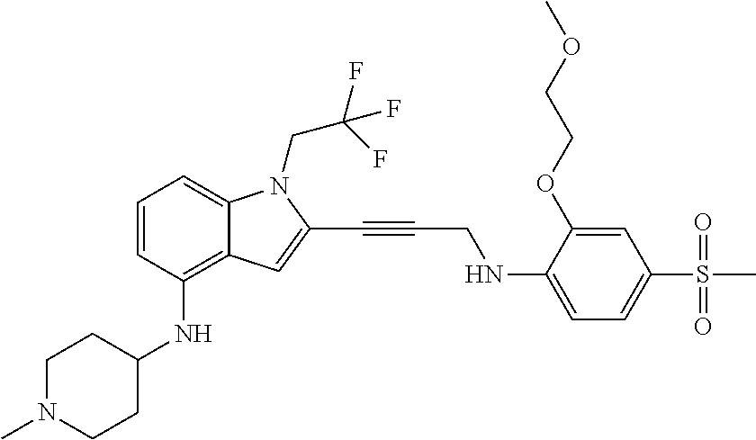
C1=CC(NC2CCN(C)CC2)=C2C(=C1)N(CC(F)(F)F)C(C#CCNC1=CC=C(S(C)(=O)=O)C=C1OCCOC)=C2
